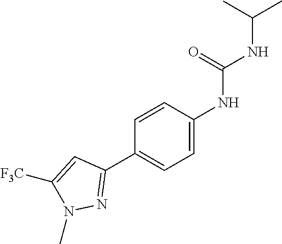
C1=C(NC(=O)NC(C)C)C=CC(C2=NN(C)C([F3C])=C2)=C1
